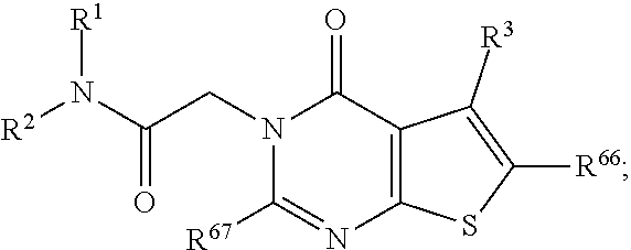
N1(CC(N([R2])[R1])=O)C([R67])=NC2=C(C1=O)C([R3])=C([R66])S2
